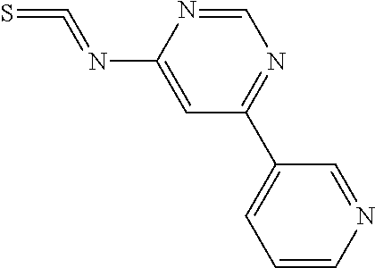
C1=NC(N=C=S)=CC(C2=CC=CN=C2)=N1
